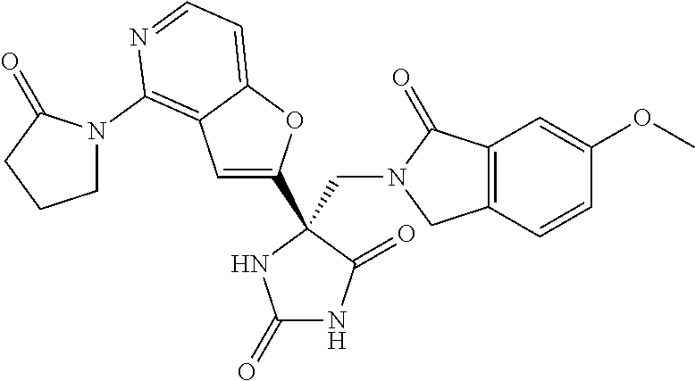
C1(=O)NC(=O)C(C2=CC3=C(N4CCCC4=O)N=CC=C3O2)(CN2CC3=C(C2=O)C=C(OC)C=C3)N1
